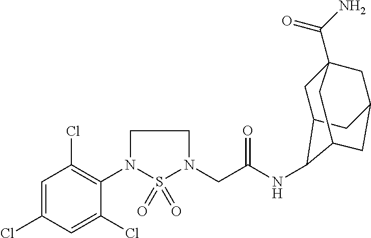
C1=C(Cl)C=C(Cl)C(N2S(=O)(=O)N(CC(NC3C4CC5(C(N)=O)CC(CC3C5)C4)=O)CC2)=C1Cl
